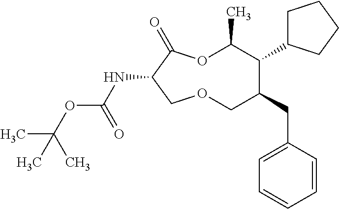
N(C1C(=O)OC(C)C(C2CCCC2)C(CC2=CC=CC=C2)COC1)C(OC(C)(C)C)=O
